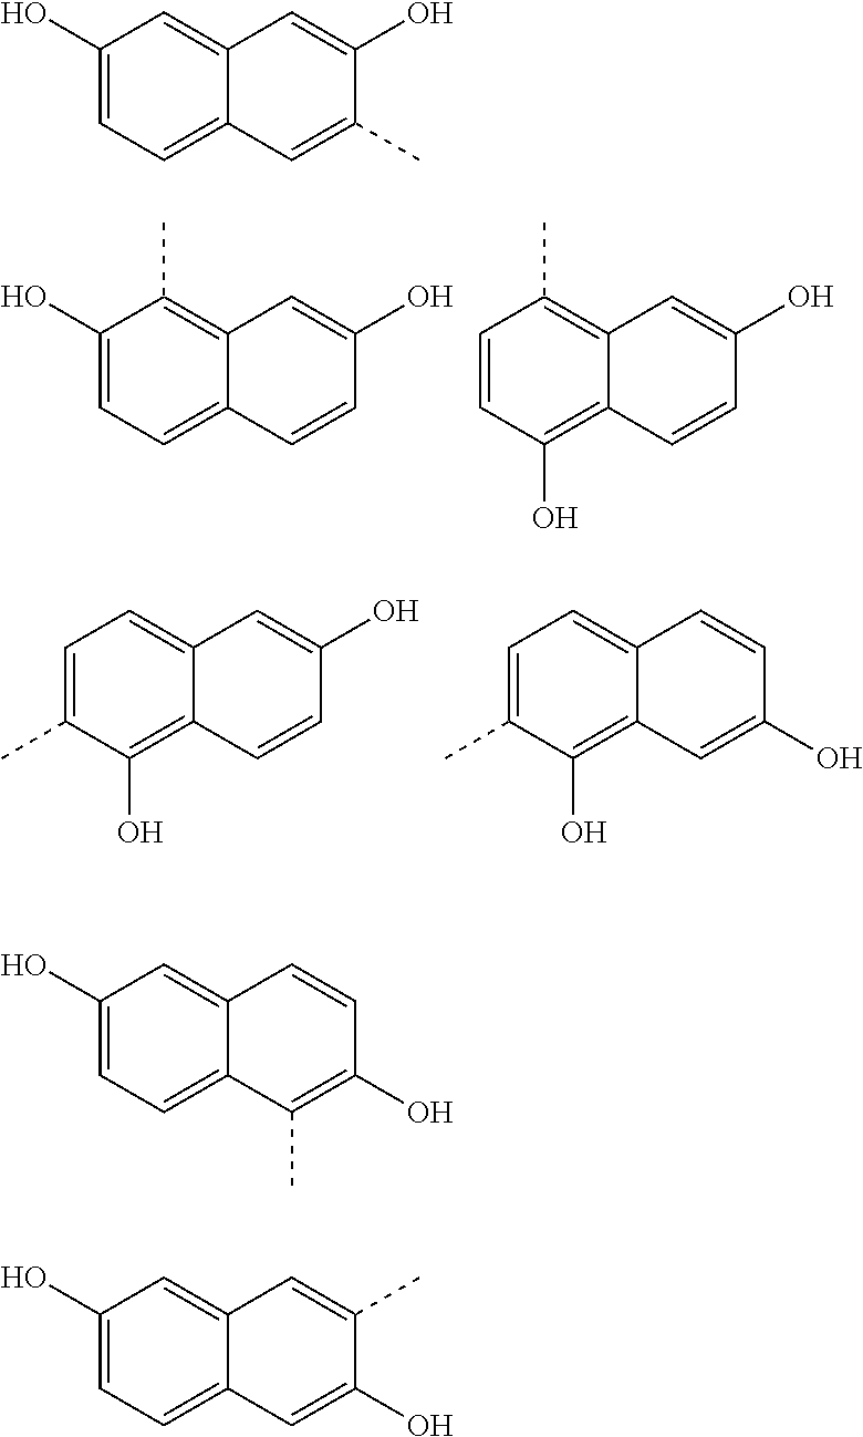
C1(O)=CC=C2C(=C1C)C=C(O)C=C2.C1=CC(O)=C2C(=C1C)C=C(O)C=C2.C1=C(C)C(O)=C2C(=C1)C=C(O)C=C2.C1=C(C)C(O)=C2C(=C1)C=CC(O)=C2.C1(O)=CC=C2C(=C1)C=C(O)C(C)=C2.C1(O)=CC=C2C(=C1)C=CC(O)=C2C.C1(O)=CC=C2C(=C1)C=C(C)C(O)=C2
